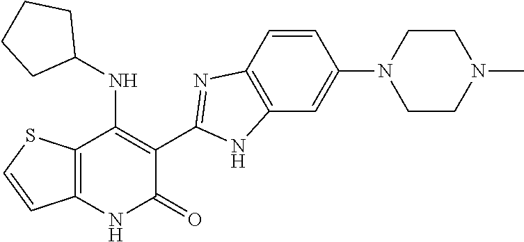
C1=CC2=C(C=C1N1CCN(C)CC1)NC(C1=C(NC3CCCC3)C3=C(NC1=O)C=CS3)=N2
